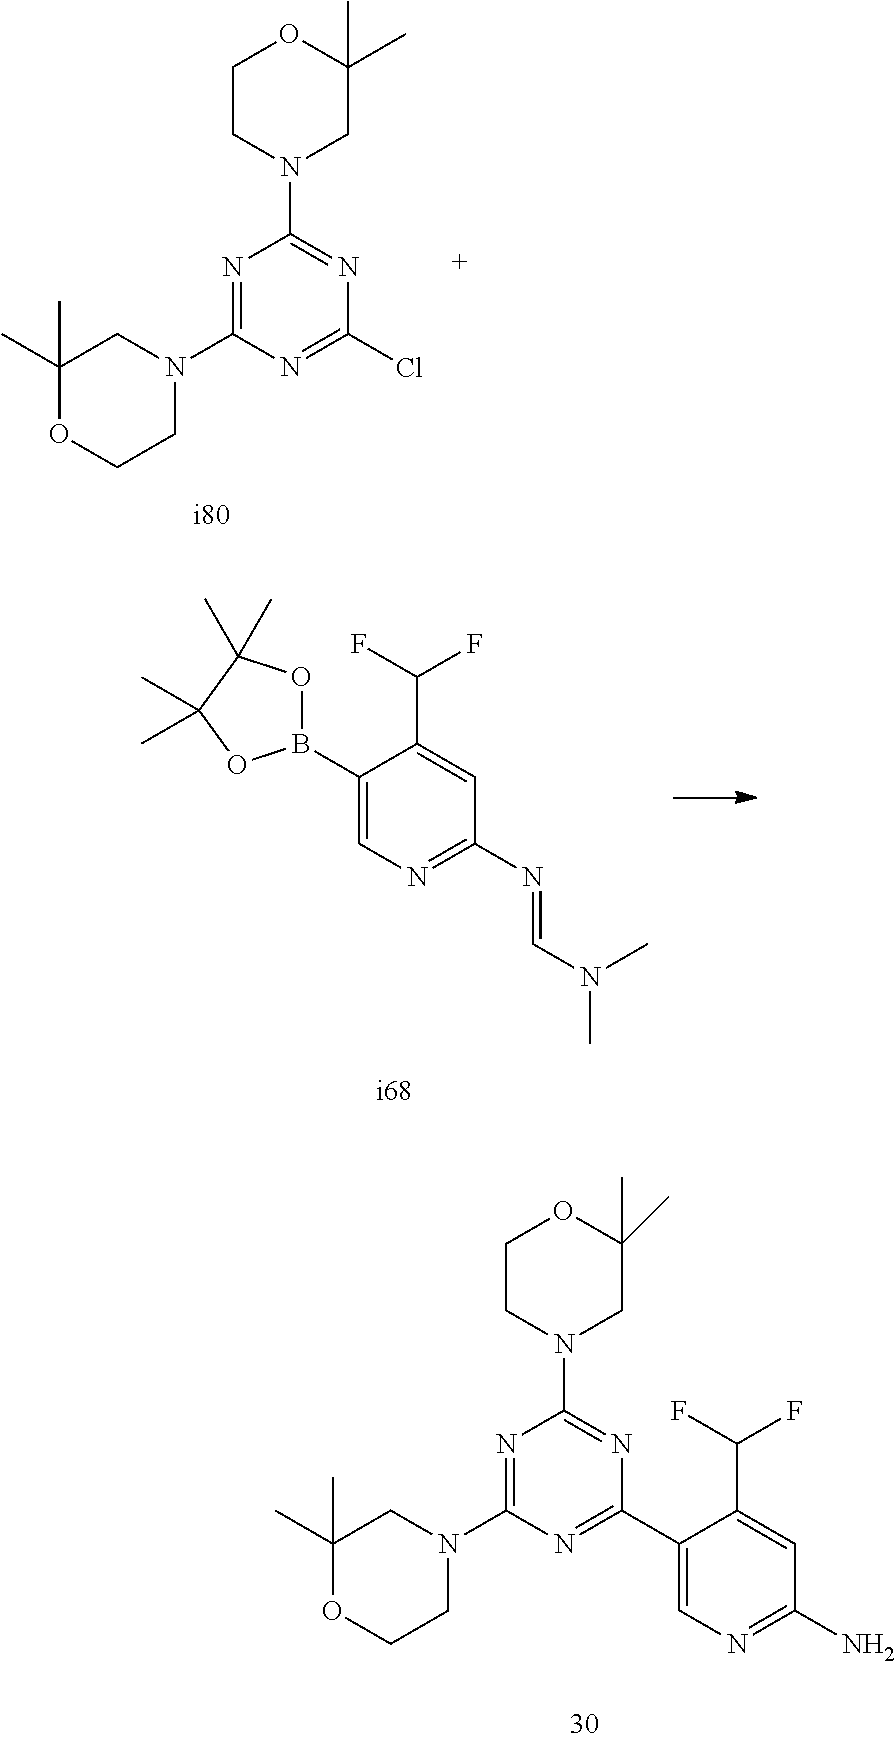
C1(B2OC(C)(C)C(C)(C)O2)=CN=C(N=CN(C)C)C=C1C(F)F.N1=C(N2CC(C)(C)OCC2)N=C(Cl)N=C1N1CC(C)(C)OCC1.N1=C(N2CC(C)(C)OCC2)N=C(C2=CN=C(N)C=C2C(F)F)N=C1N1CC(C)(C)OCC1
